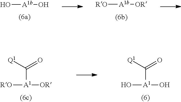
[RO][A1b][OR].O[A1b]O.[RO][A1]([OR])C(=O)[Q1].O[A1](O)C(=O)[Q1]
